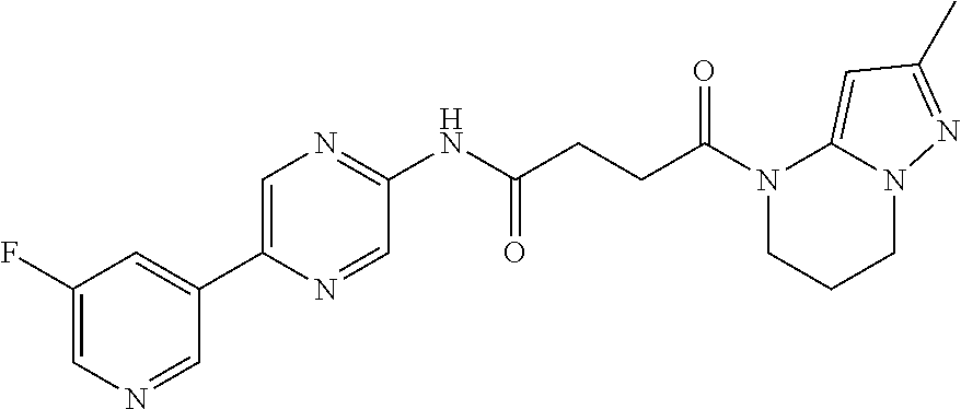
N1(C(CCC(NC2=NC=C(C3=CC(F)=CN=C3)N=C2)=O)=O)CCCN2C1=CC(C)=N2
